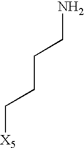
NCCCC[X5]
